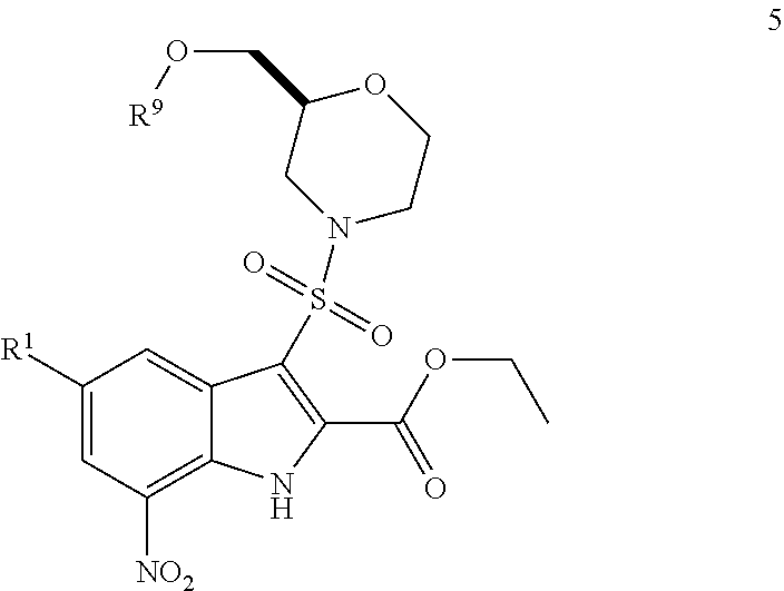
C1([R1])=CC([NO2])=C2C(=C1)C(S(N1CC(CO[R9])OCC1)(=O)=O)=C(C(OCC)=O)N2
